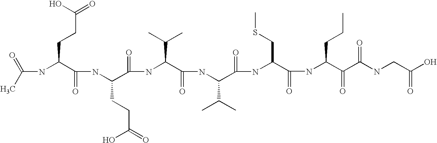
CC(=O)NC(C(NC(C(NC(C(NC(C(=O)NC(C(NC(C(C(NCC(O)=O)=O)=O)CCC)=O)CSC)C(C)C)=O)C(C)C)=O)CCC(O)=O)=O)CCC(=O)O
